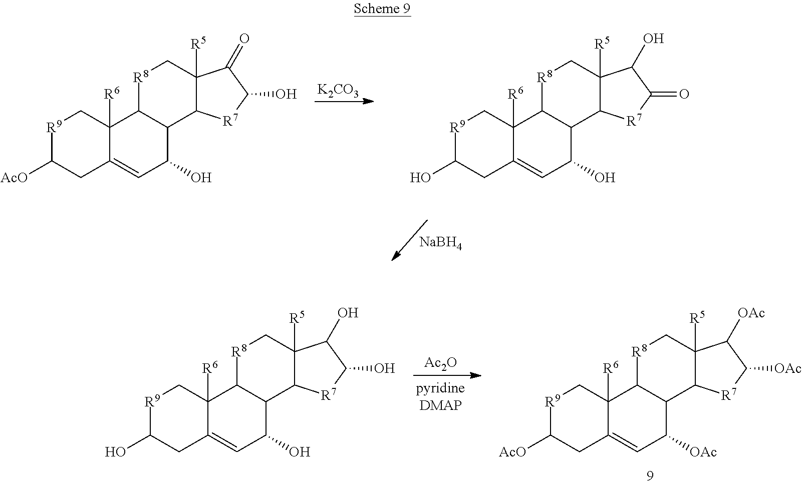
[Ac2O].[R9]1C([AcO])CC2=CC([OAc])C3C(C2([R6])C1)[R8]CC1([R5])C3[R7]C([OAc])C1[OAc].[R9]1C(O)CC2=CC(O)C3C(C2([R6])C1)[R8]CC1([R5])C3[R7]C(O)C1O.[K2CO3].[R9]1C([AcO])CC2=CC(O)C3C(C2([R6])C1)[R8]CC1([R5])C3[R7]C(O)C1=O.[R9]1C(O)CC2=CC(O)C3C(C2([R6])C1)[R8]CC1([R5])C3[R7]C(=O)C1O.[NaBH4]
